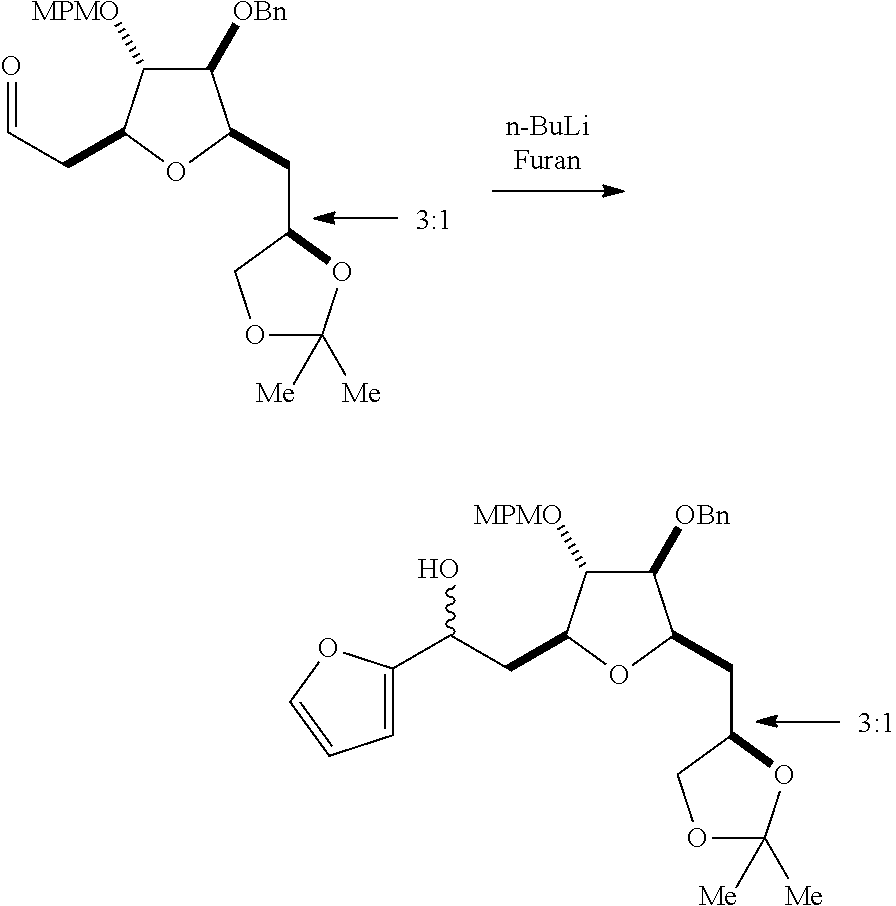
C1([OBn])C([MPMO])C(CC=O)OC1CC1COC([Me])([Me])O1.C1([OBn])C([MPMO])C(CC(C2=CC=CO2)O)OC1CC1COC([Me])([Me])O1
